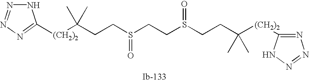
N1N=NN=C1[(CH2)2]C(C)(C)CCS(=O)CCS(=O)CCC([(CH2)2]C1=NN=NN1)(C)C
